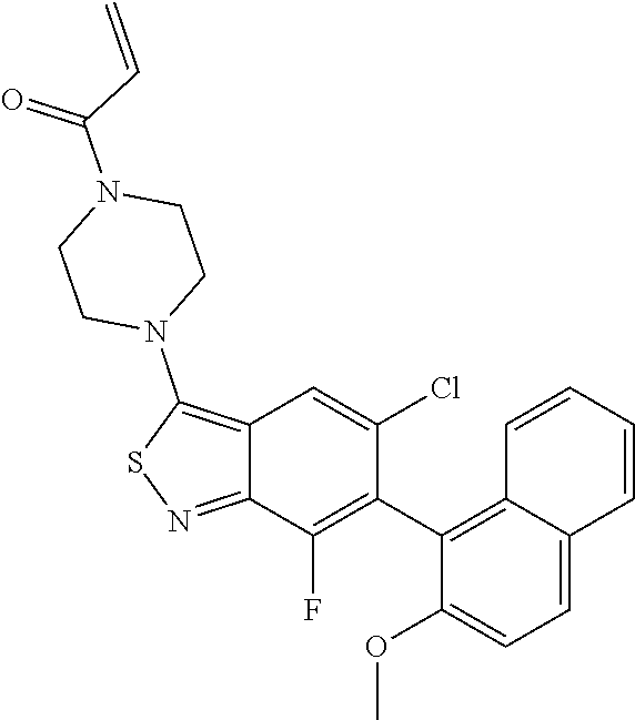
C1CN(C(C=C)=O)CCN1C1=C2C(=NS1)C(F)=C(C1=C3C(=CC=C1OC)C=CC=C3)C(Cl)=C2
